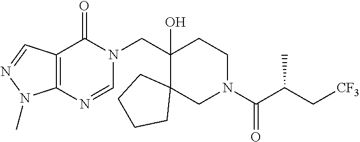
C(C1(O)C2(CN(C(C(C[CF3])C)=O)CC1)CCCC2)N1C(=O)C2=C(N=C1)N(C)N=C2
